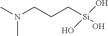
C(CC[Si](O)(O)O)N(C)C
